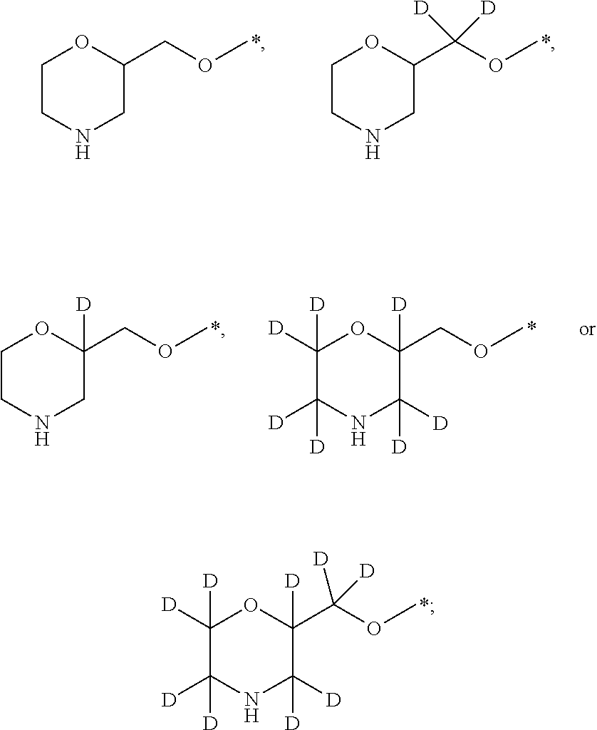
C1(C(OC)([D])[D])([D])OC([D])([D])C([D])([D])NC1([D])[D].C1(COC)OCCNC1.C1(C(OC)([D])[D])OCCNC1.C1(COC)([D])OCCNC1.C1(COC)([D])OC([D])([D])C([D])([D])NC1([D])[D]
